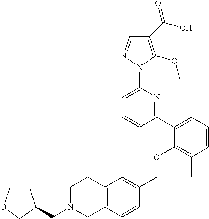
C1(C(O)=O)=C(OC)N(C2=CC=CC(C3=CC=CC(C)=C3OCC3=C(C)C4=C(C=C3)CN(CC3CCOC3)CC4)=N2)N=C1
